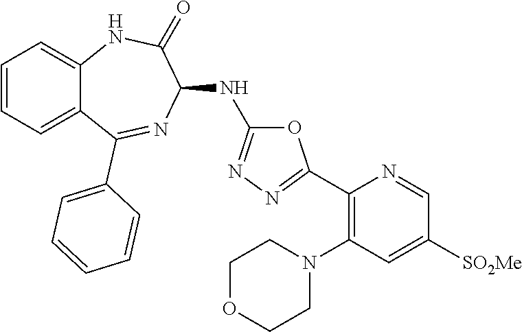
C1(C2=NN=C(NC3C(=O)NC4=CC=CC=C4C(C4=CC=CC=C4)=N3)O2)=C(N2CCOCC2)C=C([SO2Me])C=N1
